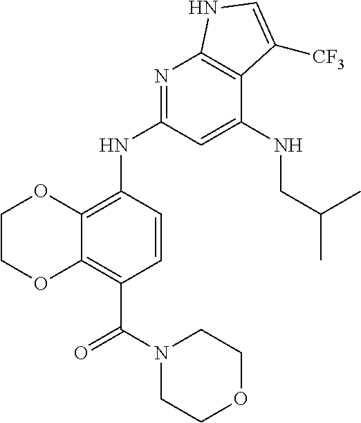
C1COC2=C(C(N3CCOCC3)=O)C=CC(NC3=NC4=C(C(NCC(C)C)=C3)C([CF3])=CN4)=C2O1
